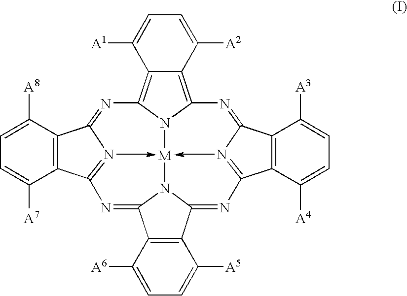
C12=C3N4C(=C1C([A2])=CC=C2[A1])N=C1C2=C(C5=N1->[M]41-N4=C(N=C6N1C(=N5)C1=C6C([A6])=CC=C1[A5])C1=C(C4=N3)C([A8])=CC=C1[A7])C([A4])=CC=C2[A3]
